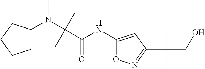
C1(NC(C(N(C)C2CCCC2)(C)C)=O)=CC(C(CO)(C)C)=NO1
